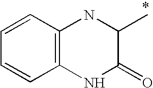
C1=CC2=C(C=C1)NC(=O)C(C)N2
